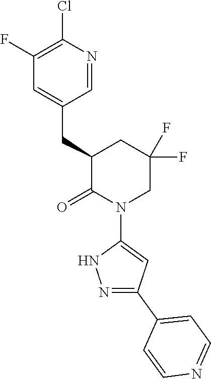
C1(F)=C(Cl)N=CC(CC2C(=O)N(C3=CC(C4=CC=NC=C4)=NN3)CC(F)(F)C2)=C1
